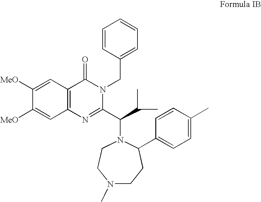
C1([MeO])=CC2=C(C=C1[MeO])N=C(C(C(C)C)N1C(C3=CC=C(C)C=C3)CCN(C)CC1)N(CC1=CC=CC=C1)C2=O
